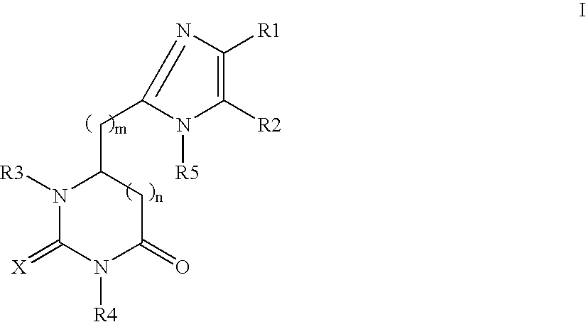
N1([R3])C(=[X])N([R4])C(=O)CC1CC1=NC([R1])=C([R2])N1[R5]
